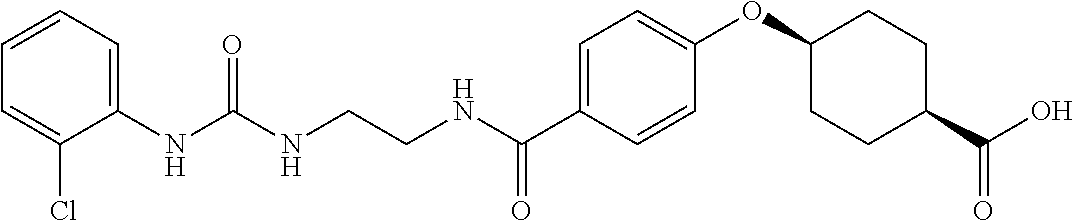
N(C(NCCNC(C1=CC=C(OC2CCC(C(O)=O)CC2)C=C1)=O)=O)C1=CC=CC=C1Cl
